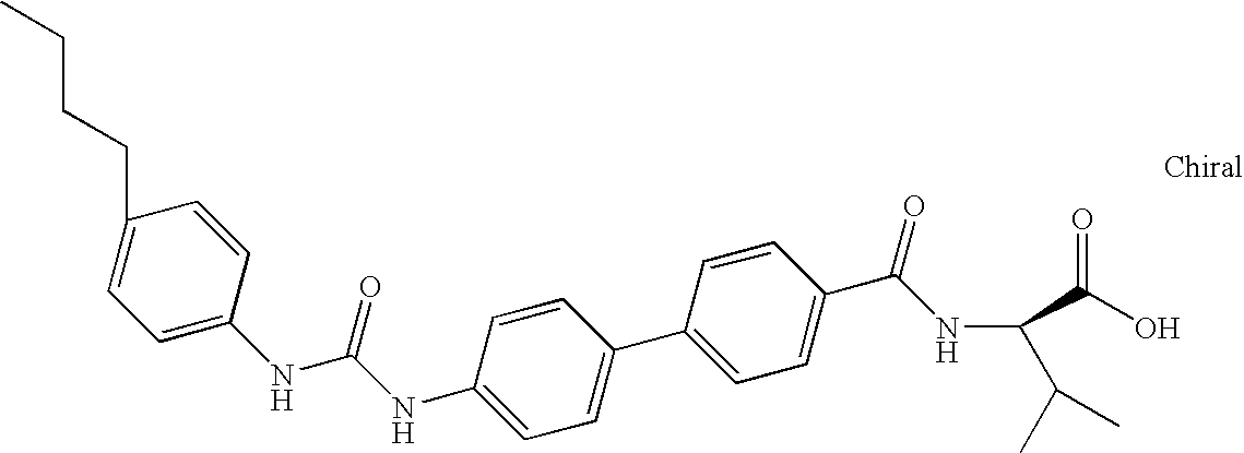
C1(NC(NC2=CC=C(CCCC)C=C2)=O)=CC=C(C2=CC=C(C(=O)NC(C(O)=O)C(C)C)C=C2)C=C1
